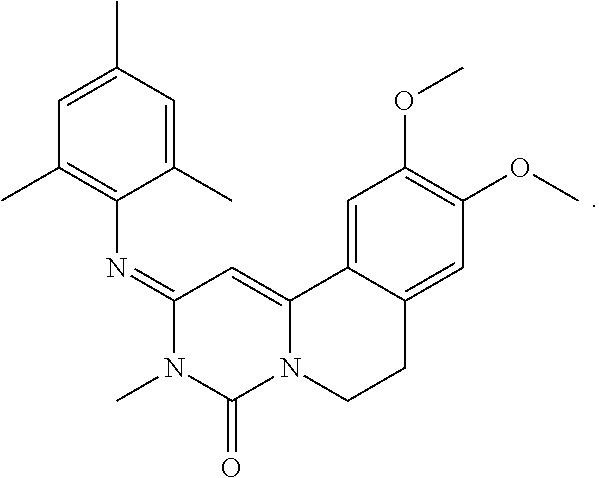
C1(C)=CC(C)=CC(C)=C1N=C1N(C)C(=O)N2C(=C1)C1=CC(OC)=C(OC)C=C1CC2
